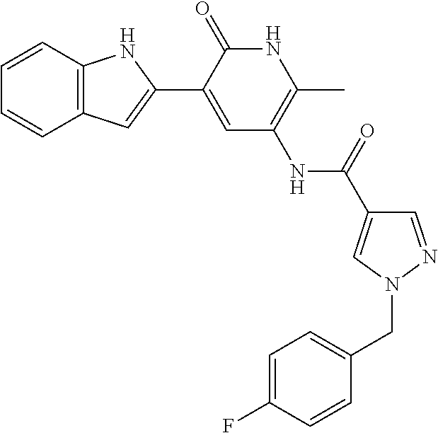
C1=CC2=C(C=C1)C=C(C1=CC(NC(=O)C3=CN(CC4=CC=C(F)C=C4)N=C3)=C(C)NC1=O)N2
